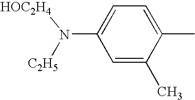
C1=C(C)C(C)=CC=C1N([HOC2H4])[C2H5]
